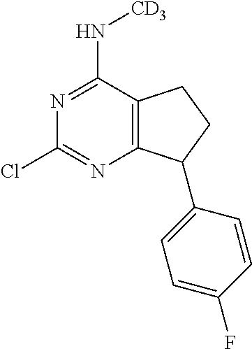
C1(Cl)=NC2=C(C(N[CD3])=N1)CCC2C1=CC=C(F)C=C1
